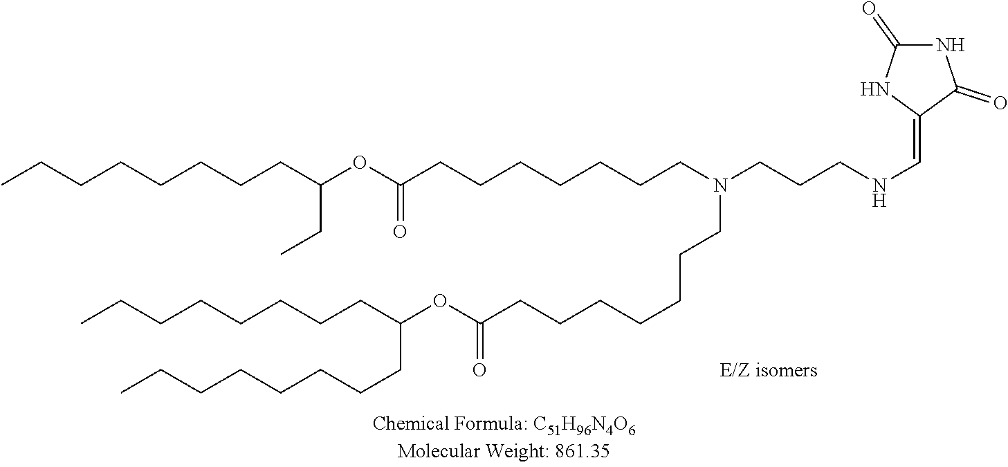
O(C(=O)CCCCCCCN(CCCNC=C1NC(=O)NC1=O)CCCCCCCC(OC(CC)CCCCCCCC)=O)C(CCCCCCCC)CCCCCCCC
